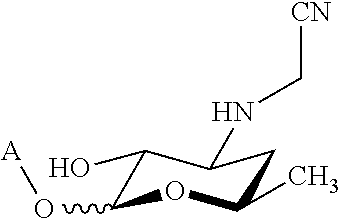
C1(O)C(O[A])OC(C)CC1NC[CN]
